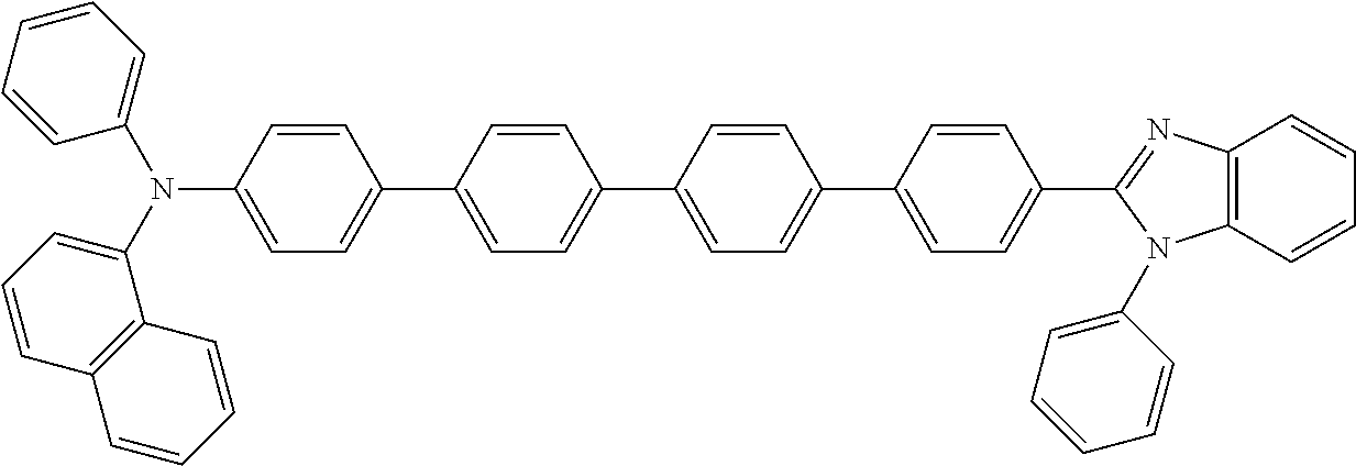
C1=CC(N(C2=CC=CC3=C2C=CC=C3)C2=CC=CC=C2)=CC=C1C1=CC=C(C2=CC=C(C3=CC=C(C4=NC5=C(N4C4=CC=CC=C4)C=CC=C5)C=C3)C=C2)C=C1
